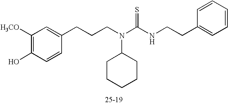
C1([H3CO])=C(O)C=CC(CCCN(C(=S)NCCC2=CC=CC=C2)C2CCCCC2)=C1
